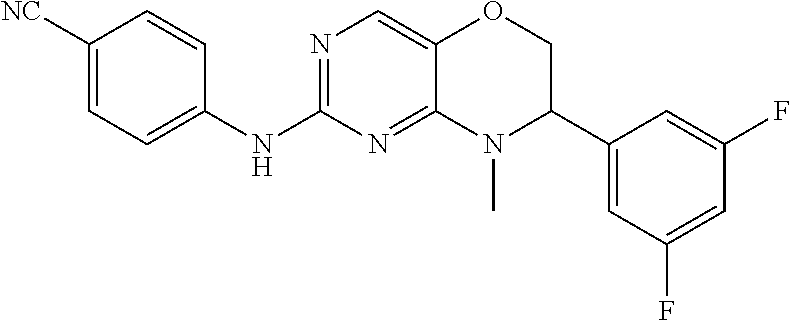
[NC]C1=CC=C(NC2=NC=C3C(=N2)N(C)C(C2=CC(F)=CC(F)=C2)CO3)C=C1
